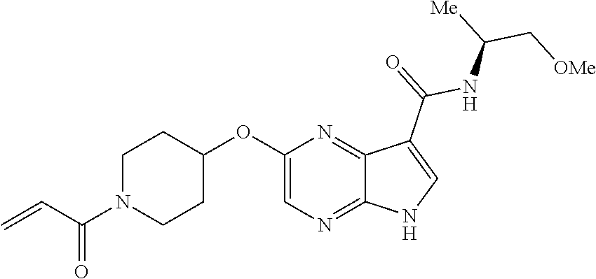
C1N(C(C=C)=O)CCC(OC2=CN=C3C(=N2)C(C(=O)NC([Me])C[OMe])=CN3)C1
